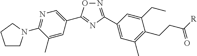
C1=C(C)C(N2CCCC2)=NC=C1C1=NC(C2=CC(C)=C(CCC([R])=O)C(CC)=C2)=NO1
